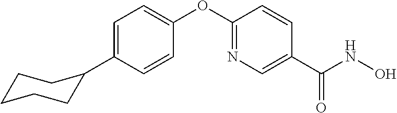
C1=C(C2CCCCC2)C=CC(OC2=NC=C(C(NO)=O)C=C2)=C1
